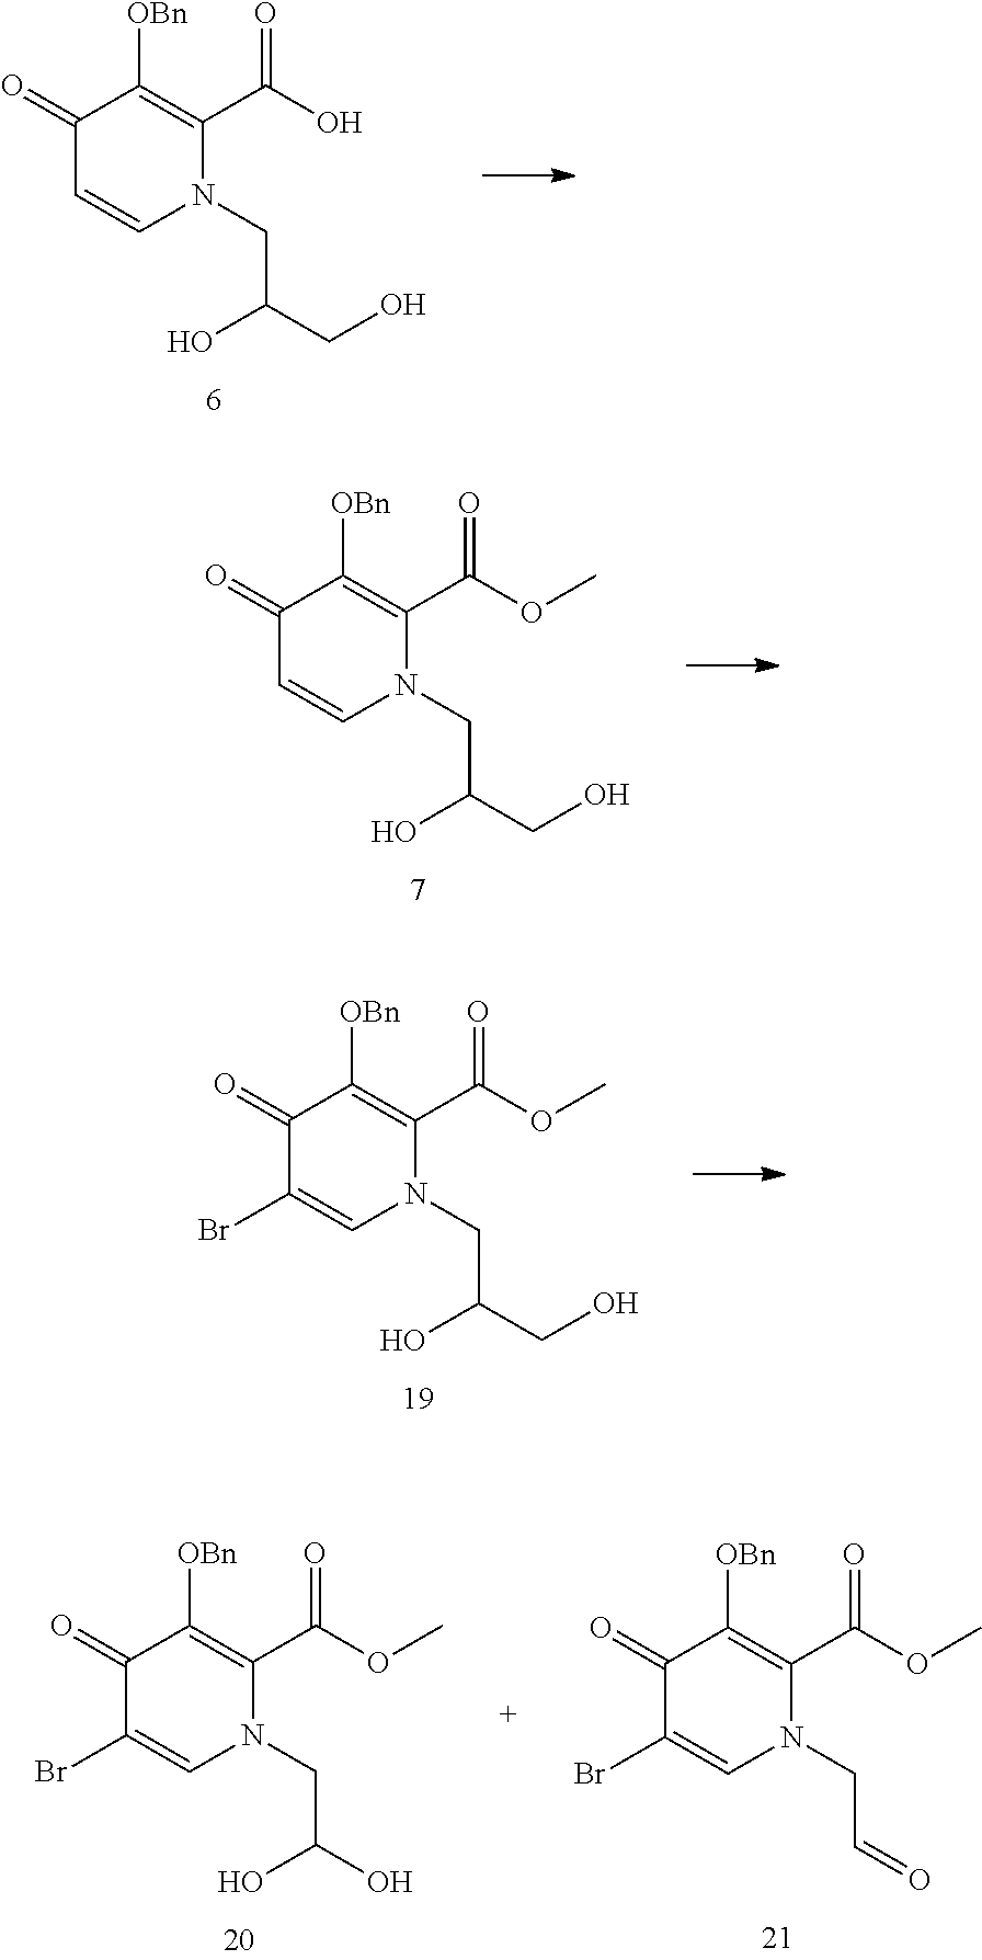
C1(=O)C=CN(CC(O)CO)C(C(O)=O)=C1[OBn].C1(=O)C=CN(CC(O)CO)C(C(OC)=O)=C1[OBn].C1(=O)C(Br)=CN(CC(O)CO)C(C(OC)=O)=C1[OBn].C1(=O)C(Br)=CN(CC(O)O)C(C(OC)=O)=C1[OBn].C1(=O)C(Br)=CN(CC=O)C(C(OC)=O)=C1[OBn]
